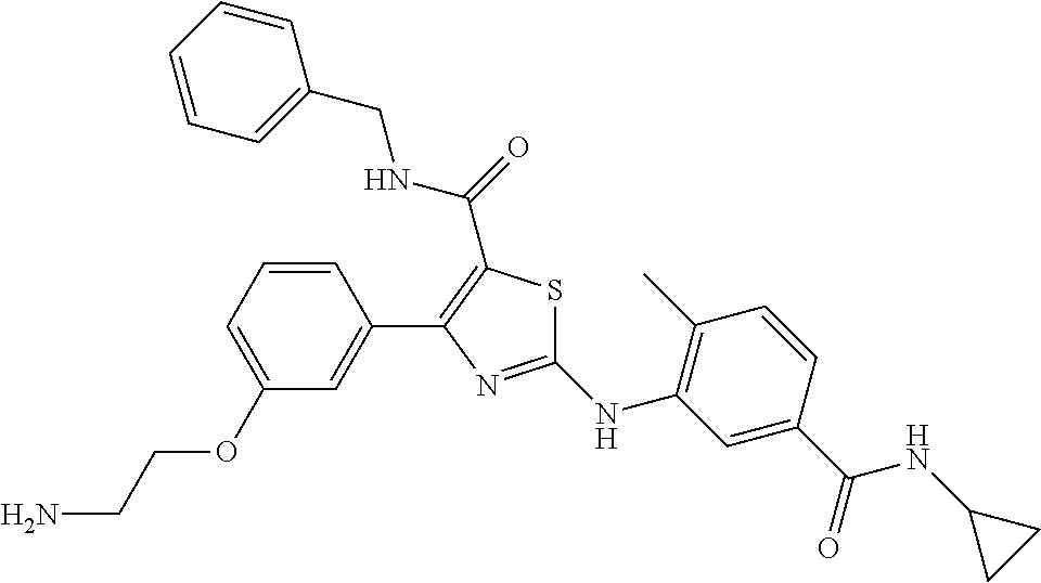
C1(NC2=C(C)C=CC(C(NC3CC3)=O)=C2)=NC(C2=CC(OCCN)=CC=C2)=C(C(=O)NCC2=CC=CC=C2)S1
